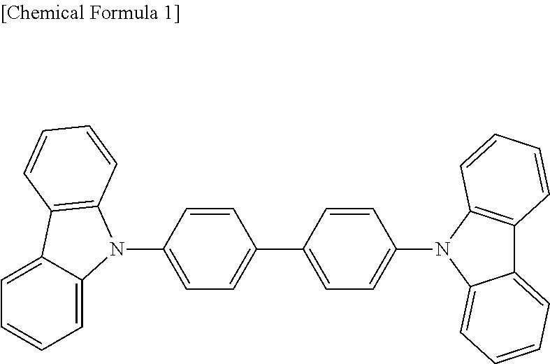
C1=C2C(=CC=C1)C1=C(N2C2=CC=C(C3=CC=C(N4C5=C(C6=CC=CC=C64)C=CC=C5)C=C3)C=C2)C=CC=C1
